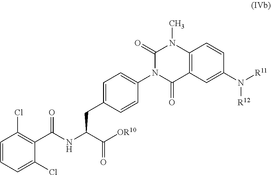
C1=CC=C(Cl)C(C(NC(C([OR10])=O)CC2=CC=C(N3C(=O)C4=C(N(C)C3=O)C=CC(N([R11])[R12])=C4)C=C2)=O)=C1Cl
